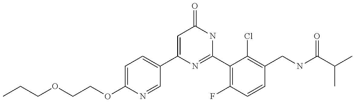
C1(C2=CC=C(OCCOCCC)N=C2)=CC(=O)NC(C2=C(F)C=CC(CNC(C(C)C)=O)=C2Cl)=N1
